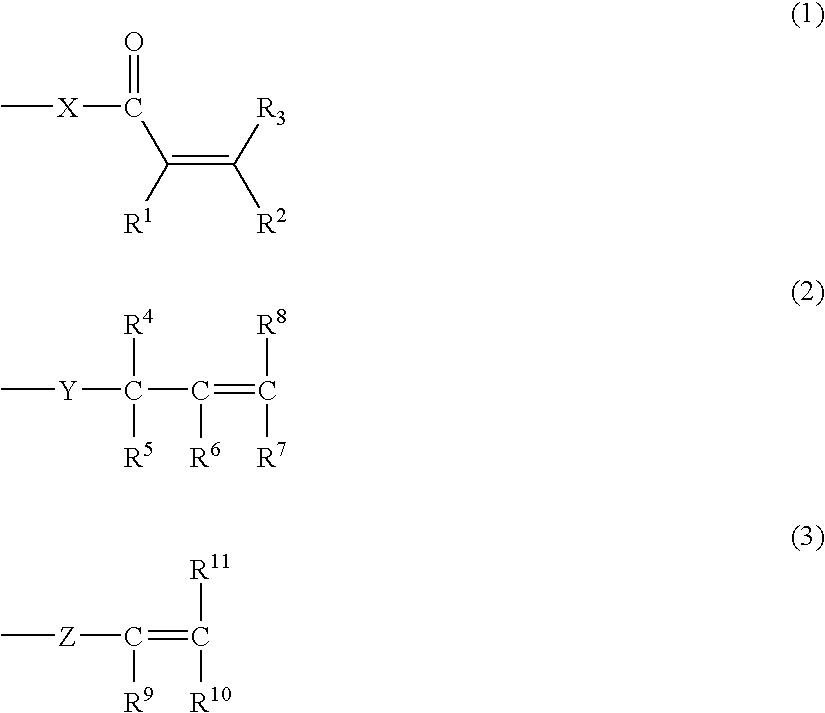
[X](C(=O)C([R1])=C([R3])[R2])C.C(C(=C([R7])[R8])[R6])([Y]C)([R4])[R5].[Z](C(=C([R10])[R11])[R9])C
